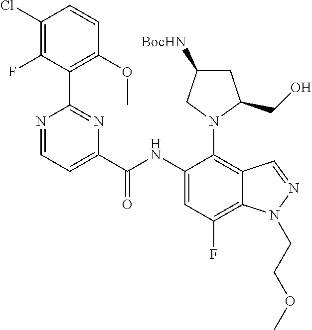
C1(Cl)=C(F)C(C2=NC(C(=O)NC3=CC(F)=C4C(=C3N3C(CO)CC([BocHN])C3)C=NN4CCOC)=CC=N2)=C(OC)C=C1
